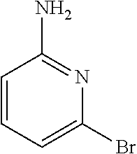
C1=CC=C(Br)N=C1N
